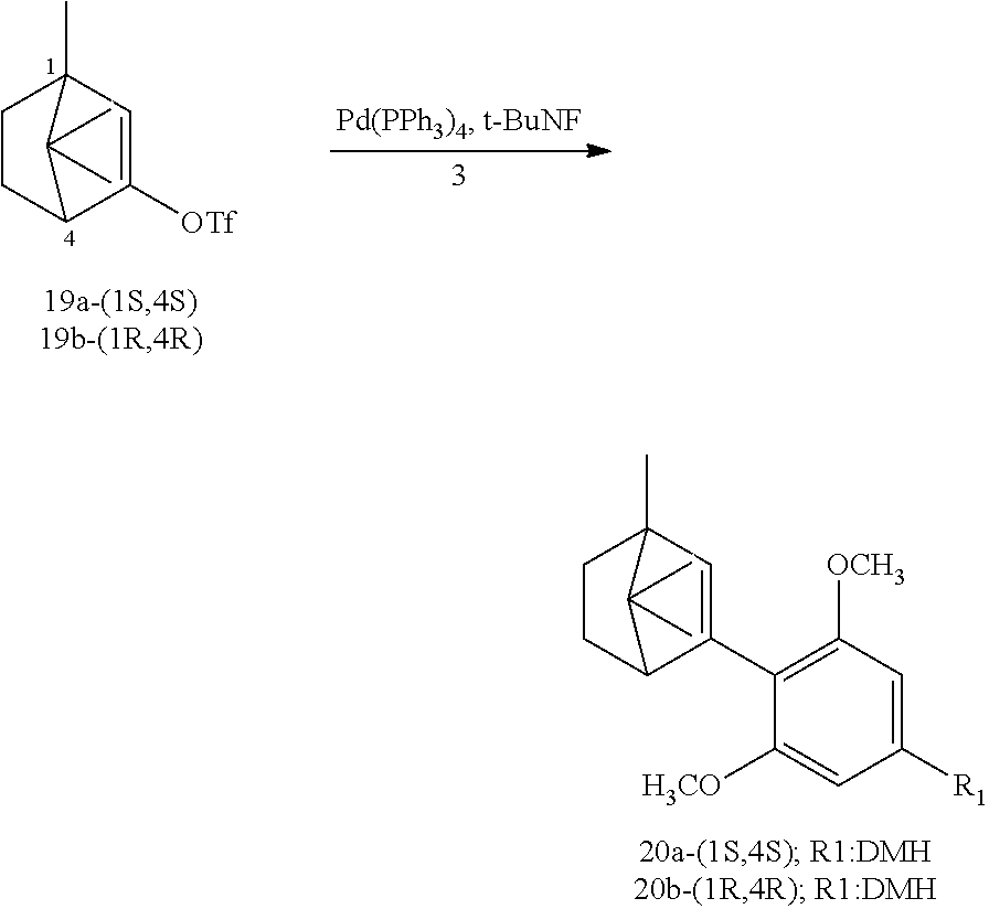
C1CC2C(C3=C([OCH3])C=C([R1])C=C3[H3CO])=CC1(C)C2(C)C.C1CC2C([OTf])=CC1(C)C2(C)C
